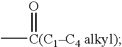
C[C(C1C4 alkyl)]=O
